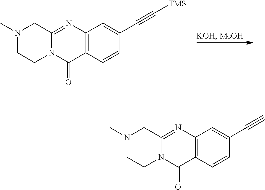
N1(C)CCN2C(=NC3=C(C2=O)C=CC(C#C[TMS])=C3)C1.N1(C)CCN2C(=NC3=C(C2=O)C=CC(C#C)=C3)C1
